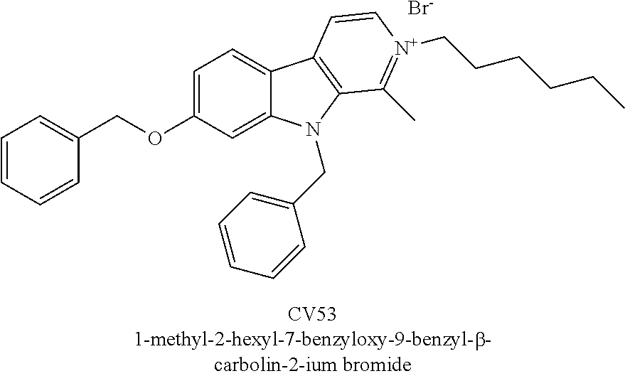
[Br-].C1=CC=CC(COC2=CC=C3C(=C2)N(CC2=CC=CC=C2)C2=C3C=C[N+](CCCCCC)=C2C)=C1
